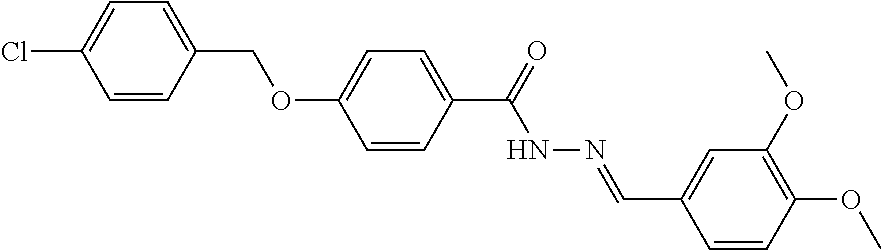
O(C1=CC=C(C(=O)NN=CC2=CC(OC)=C(OC)C=C2)C=C1)CC1=CC=C(Cl)C=C1
